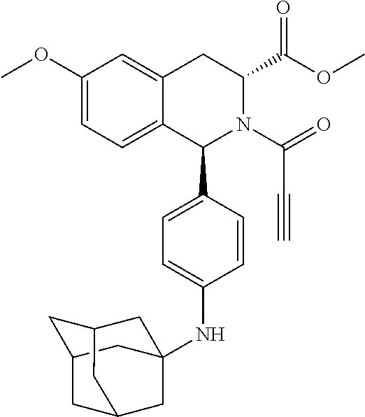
C12=CC=C(OC)C=C1CC(C(OC)=O)N(C(=O)C#C)C2C1=CC=C(NC23CC4CC(CC(C4)C2)C3)C=C1
